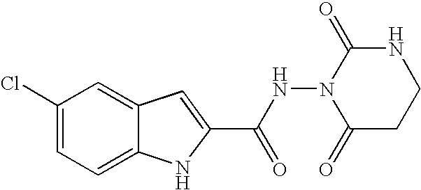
C12=CC=C(Cl)C=C1C=C(C(NN1C(=O)CCNC1=O)=O)N2
